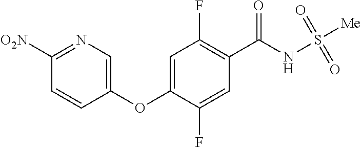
O(C1=CN=C([O2N])C=C1)C1=CC(F)=C(C(NS(=O)(=O)[Me])=O)C=C1F
